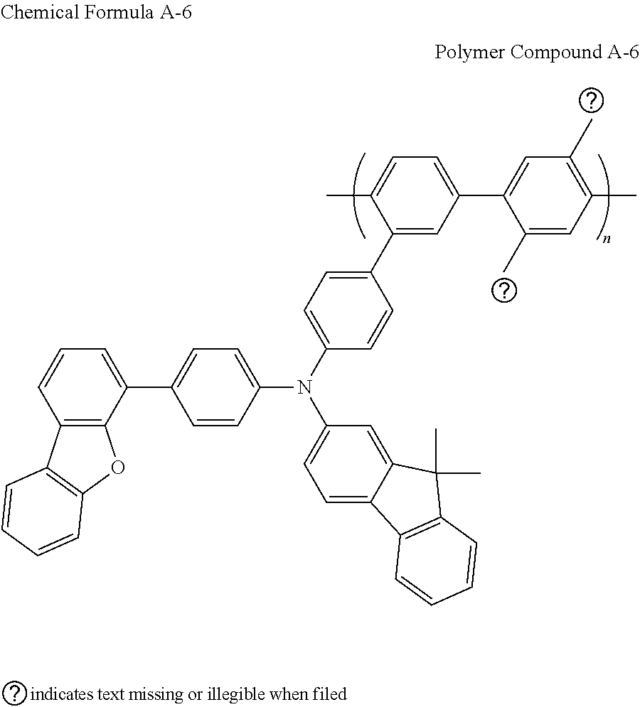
C1(C2=CC(C3=CC(C)=C(C)C=C3C)=CC=C2C)=CC=C(N(C2=CC=C3C(=C2)C(C)(C)C2=C3C=CC=C2)C2=CC=C(C3=CC=CC4=C3OC3=C4C=CC=C3)C=C2)C=C1
